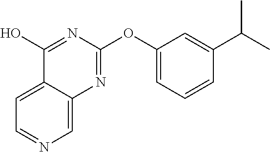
C1=C2C(=CN=C1)N=C(OC1=CC=CC(C(C)C)=C1)N=C2O
